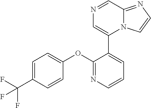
C1=C(C(F)(F)F)C=CC(OC2=NC=CC=C2C2=CN=CC3=NC=CN23)=C1
